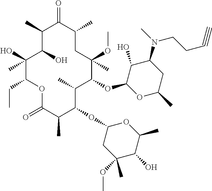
C1(O)C(O)(C)C(CC)OC(=O)C(C)C(OC2CC(C)(OC)C(O)C(C)O2)C(C)C(OC2OC(C)CC(N(C)CCC#C)C2O)C(C)(OC)CC(C)C(=O)C1C
